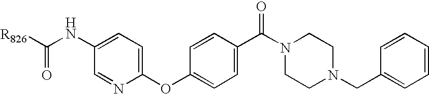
C1(NC([R826])=O)=CC=C(OC2=CC=C(C(N3CCN(CC4=CC=CC=C4)CC3)=O)C=C2)N=C1
